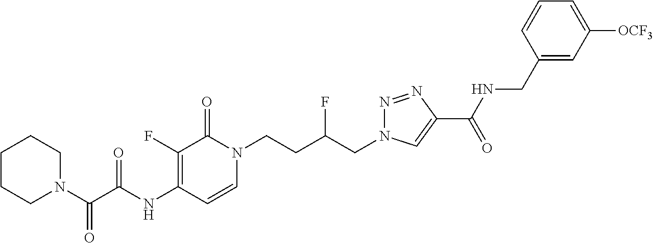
C1(F)=C(NC(C(N2CCCCC2)=O)=O)C=CN(CCC(CN2N=NC(C(NCC3=CC([OCF3])=CC=C3)=O)=C2)F)C1=O
